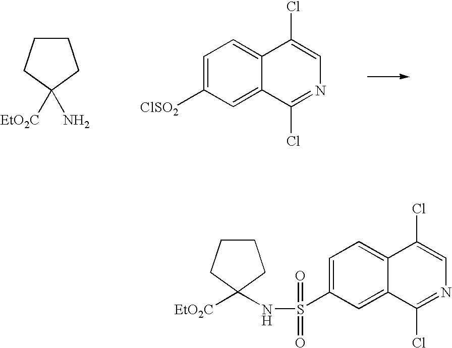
[ClSO2]C1=CC=C2C(=C1)C(Cl)=NC=C2Cl.[EtO2C]C1(N)CCCC1.S(C1=CC=C2C(=C1)C(Cl)=NC=C2Cl)(=O)(=O)NC1([EtO2C])CCCC1
